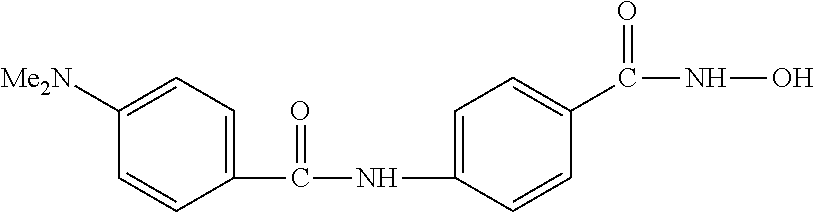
C1(NC(C2=CC=C([Me2N])C=C2)=O)=CC=C(C(NO)=O)C=C1
